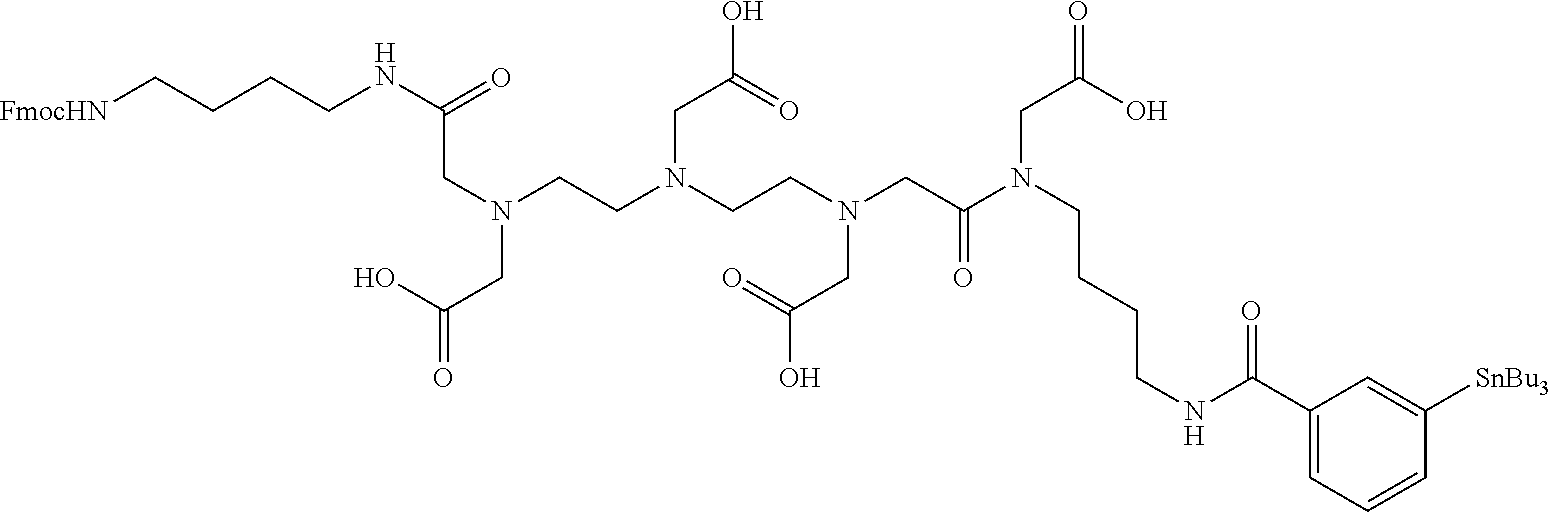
C(=O)(CN(CCN(CC(O)=O)CCN(CC(O)=O)CC(NCCCC[FmocHN])=O)CC(N(CC(=O)O)CCCCNC(C1=CC=CC([SnBu3])=C1)=O)=O)O
